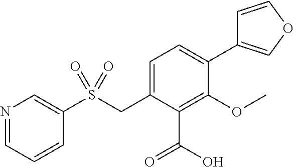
N1=CC=CC(S(CC2=CC=C(C3=COC=C3)C(OC)=C2C(=O)O)(=O)=O)=C1
